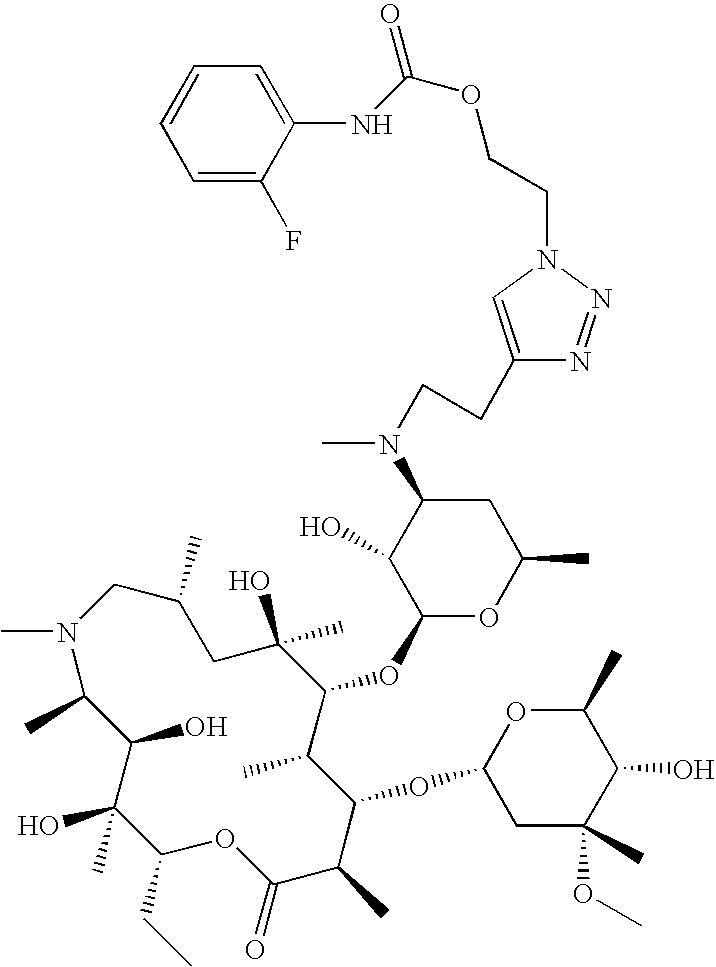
CN1C(C)C(O)C(O)(C)C(CC)OC(=O)C(C)C(OC2CC(C)(OC)C(O)C(C)O2)C(C)C(OC2OC(C)CC(N(CCC3=CN(CCOC(=O)NC4=CC=CC=C4F)N=N3)C)C2O)C(C)(O)CC(C)C1
